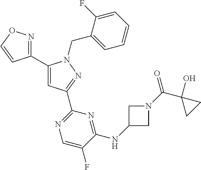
C1(C2=NOC=C2)=CC(C2=NC=C(F)C(NC3CN(C(C4(O)CC4)=O)C3)=N2)=NN1CC1=CC=CC=C1F
